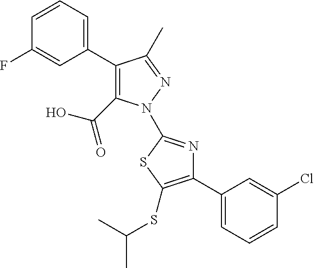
C1(C2=CC=CC(F)=C2)=C(C(=O)O)N(C2=NC(C3=CC=CC(Cl)=C3)=C(SC(C)C)S2)N=C1C
